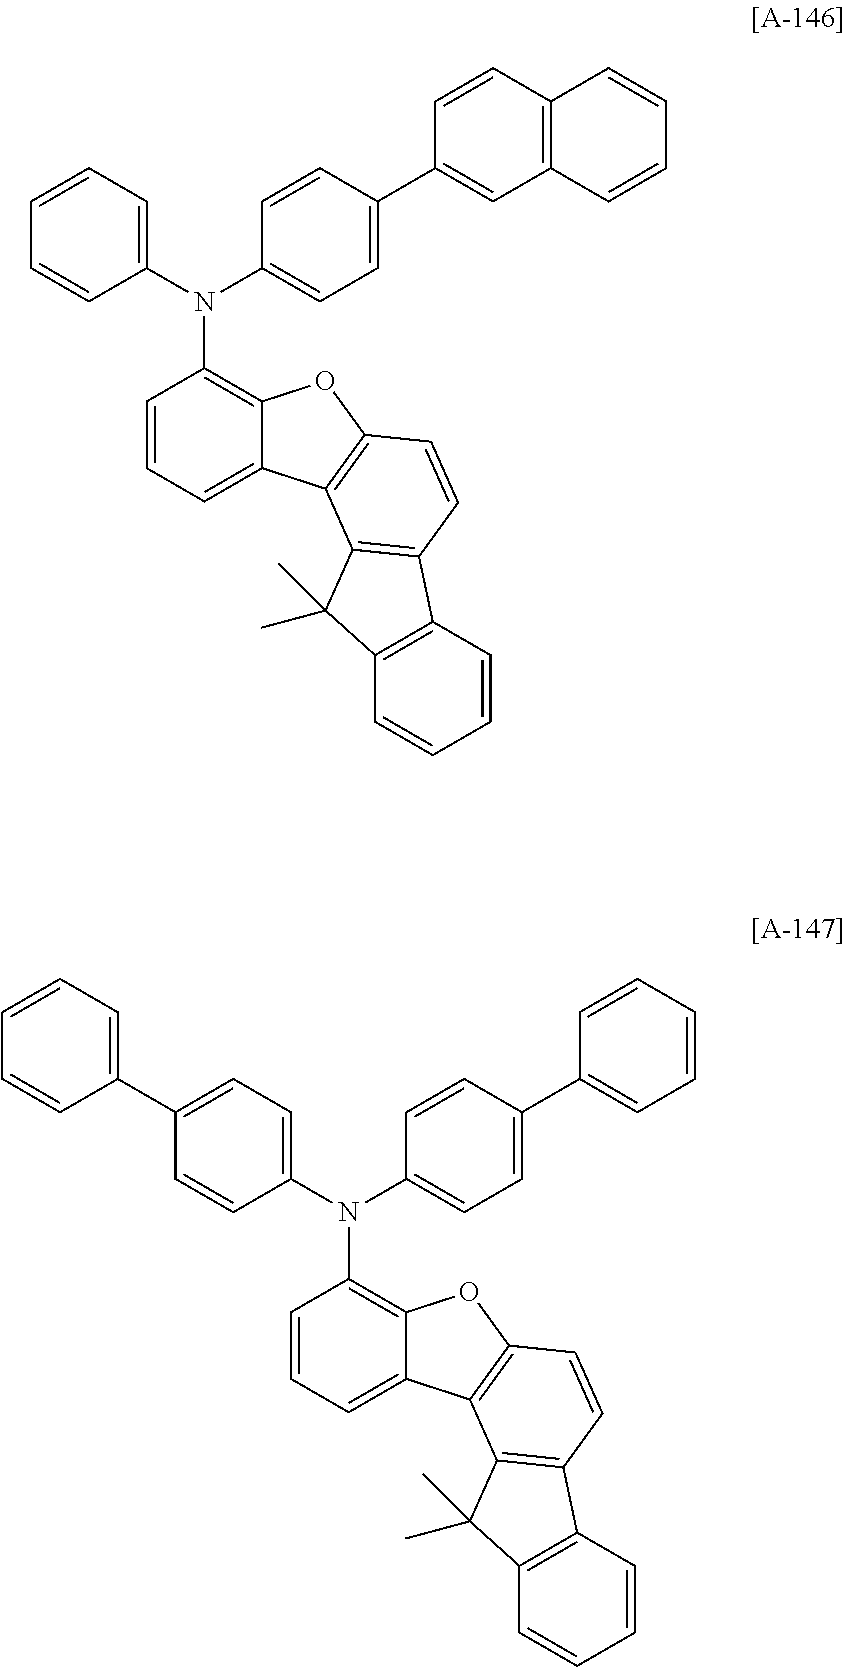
C1=CC=C2C(=C1N(C1=CC=C(C3=CC4=C(C=C3)C=CC=C4)C=C1)C1=CC=CC=C1)OC1=C2C2=C(C=C1)C1=C(C2(C)C)C=CC=C1.C1=CC=C2C(=C1N(C1=CC=C(C3=CC=CC=C3)C=C1)C1=CC=C(C3=CC=CC=C3)C=C1)OC1=C2C2=C(C=C1)C1=C(C2(C)C)C=CC=C1
